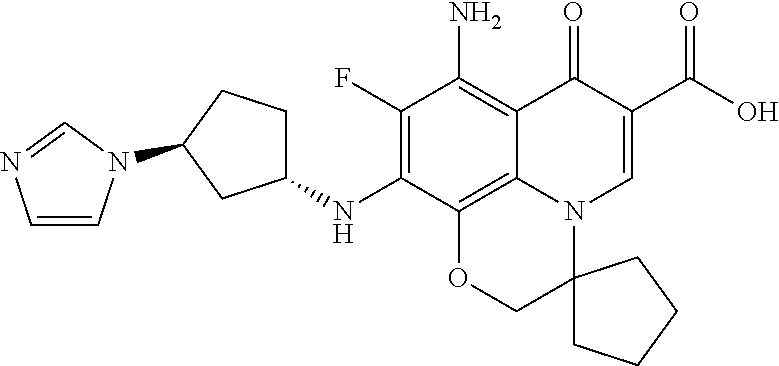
C1(NC2=C(F)C(N)=C3C4=C2OCC2(N4C=C(C(O)=O)C3=O)CCCC2)CCC(N2C=CN=C2)C1
